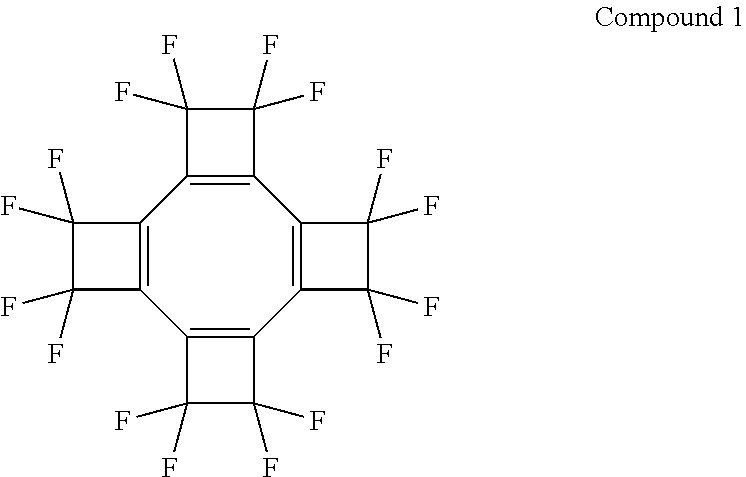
C12=C(C3=C(C4=C(C5=C1C(F)(F)C5(F)F)C(F)(F)C4(F)F)C(F)(F)C3(F)F)C(F)(F)C2(F)F
